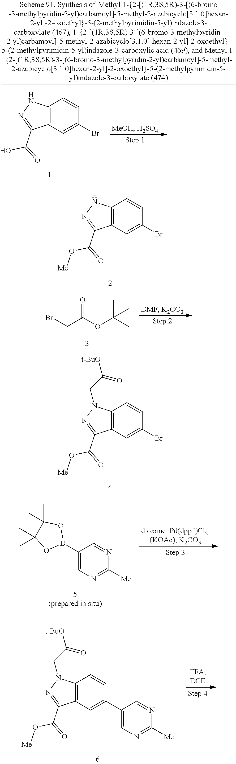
C12=C(C=C(Br)C=C1)C(C(=O)O[Me])=NN2.BrCC(OC(C)(C)C)=O.C12=C(C=C(Br)C=C1)C(C(=O)O[Me])=NN2CC([t-BuO])=O.C1(B2OC(C)(C)C(C)(C)O2)=CN=C([Me])N=C1.C12=C(C=C(C3=CN=C([Me])N=C3)C=C1)C(C(=O)O[Me])=NN2CC([t-BuO])=O.C12=C(C=C(Br)C=C1)C(C(=O)O)=NN2
